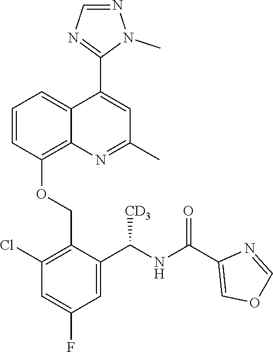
C1=CC(OCC2=C(Cl)C=C(F)C=C2C(NC(C2=COC=N2)=O)[CD3])=C2C(=C1)C(C1=NC=NN1C)=CC(C)=N2
